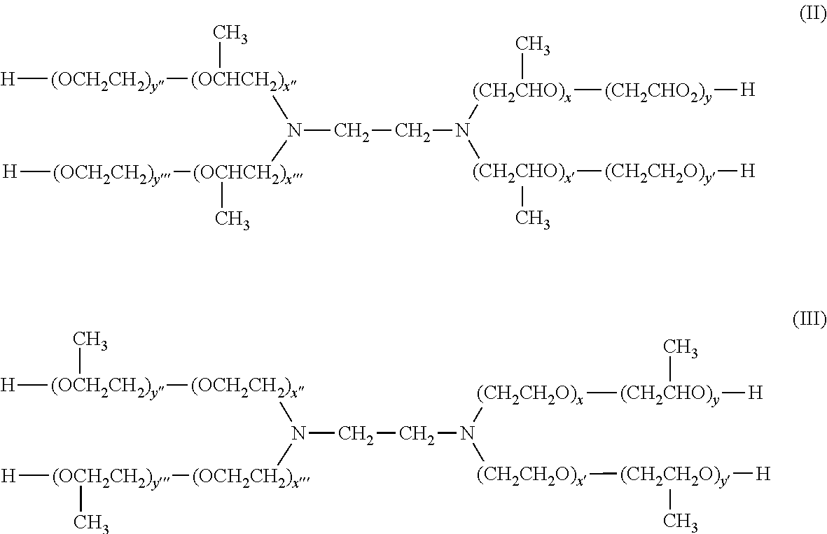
[H][(OCH2CH2)y][(OCHCH2)x](C)N(CCN([(CH2CHO)x]([(CH2CHO2)y][H])C)[(CH2CHO)x]([(CH2CH2O)y][H])C)[(OCHCH2)x]([(OCH2CH2)y][H])C.[H][(OCH2CH2)y]([(OCH2CH2)x]N(CCN([(CH2CH2O)x][(CH2CHO)y]([H])C)[(CH2CH2O)x][(CH2CH2O)y]([H])C)[(OCH2CH2)x][(OCH2CH2)y]([H])C)C
